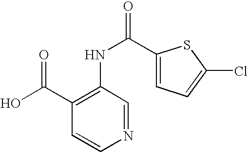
C1(NC(=O)C2=CC=C(Cl)S2)=C(C(O)=O)C=CN=C1
